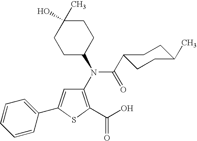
C1(N(C2CCC(C)(O)CC2)C(C2CCC(C)CC2)=O)=C(C(O)=O)SC(C2=CC=CC=C2)=C1
